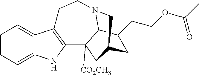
C1=CC=C2C(=C1)C1=C(N2)C2([CO2CH3])C3N(CC1)CC(C2)CC3CCOC(C)=O
